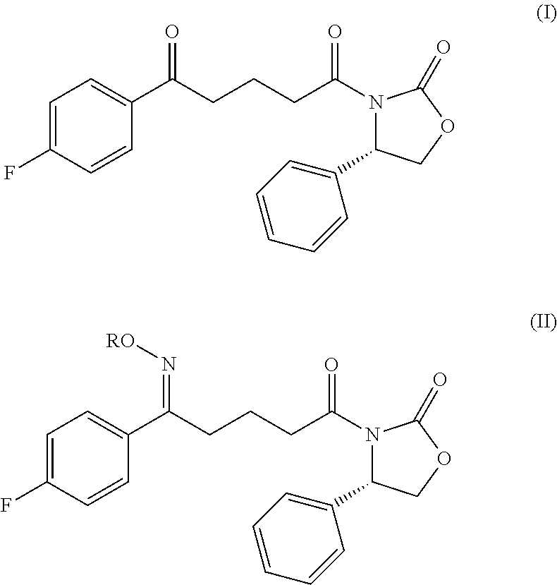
C1=C(F)C=CC(C(CCCC(N2C(C3=CC=CC=C3)COC2=O)=O)=O)=C1.C1=C(F)C=CC(C(CCCC(N2C(C3=CC=CC=C3)COC2=O)=O)=N[RO])=C1
